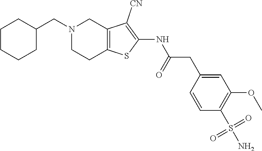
C12=C(SC(NC(CC3=CC(OC)=C(S(N)(=O)=O)C=C3)=O)=C1[CN])CCN(CC1CCCCC1)C2
